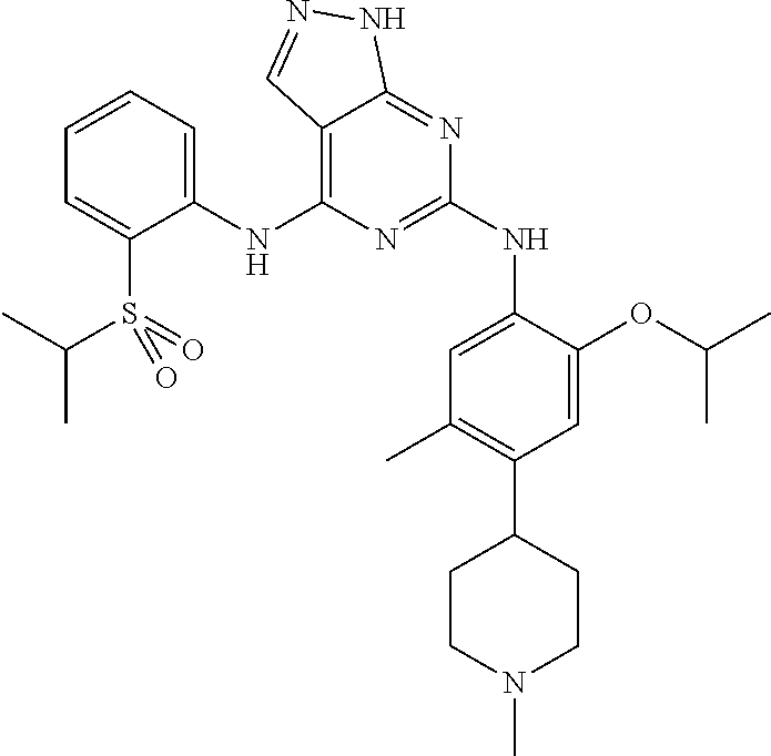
C1(NC2=C3C(=NC(NC4=CC(C)=C(C5CCN(C)CC5)C=C4OC(C)C)=N2)NN=C3)=CC=CC=C1S(=O)(=O)C(C)C
